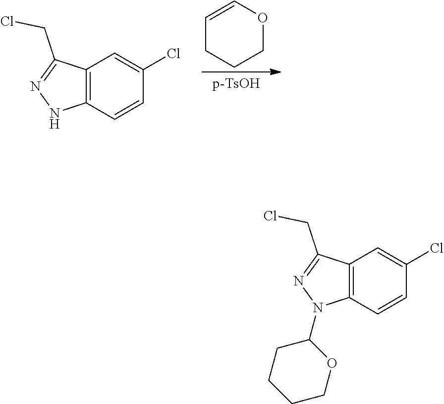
C1=COCCC1.C12=C(C=CC(Cl)=C1)NN=C2CCl.C12=C(C=CC(Cl)=C1)N(C1CCCCO1)N=C2CCl
